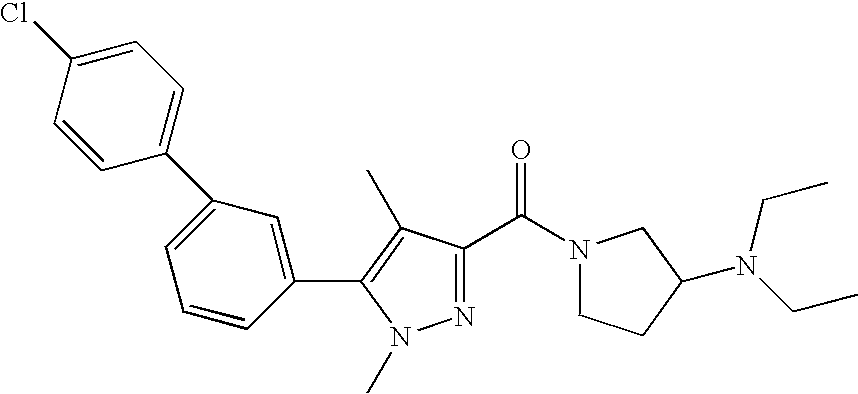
C1(C2=CC(C3=CC=C(Cl)C=C3)=CC=C2)=C(C)C(C(=O)N2CCC(N(CC)CC)C2)=NN1C
